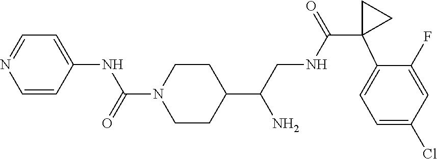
C1=CC(NC(N2CCC(C(CNC(=O)C3(C4=CC=C(Cl)C=C4F)CC3)N)CC2)=O)=CC=N1
